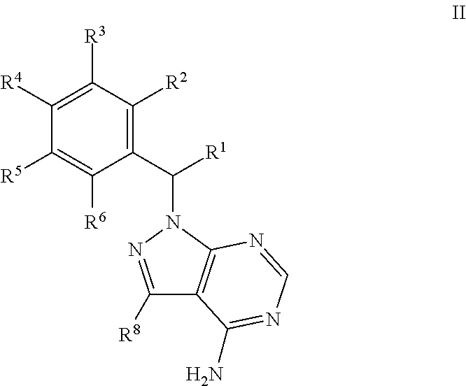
C1(C([R1])N2N=C([R8])C3=C2N=CN=C3N)=C([R2])C([R3])=C([R4])C([R5])=C1[R6]
